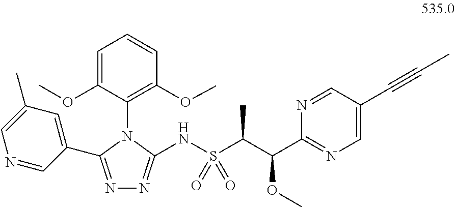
N1=C(C2=CC(C)=CN=C2)N(C2=C(OC)C=CC=C2OC)C(NS(=O)(=O)C(C)C(OC)C2=NC=C(C#CC)C=N2)=N1
